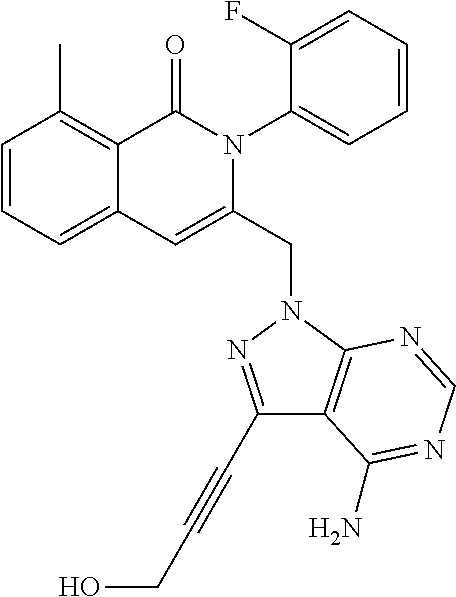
C1=CC=C2C(=C1C)C(=O)N(C1=CC=CC=C1F)C(CN1C3=C(C(C#CCO)=N1)C(N)=NC=N3)=C2
